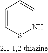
C1=CSNC=C1
